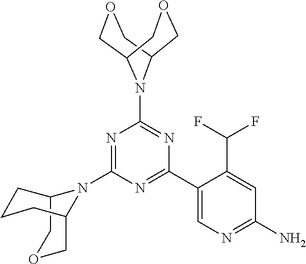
N1=C(N2C3COCC2CCC3)N=C(C2=CN=C(N)C=C2C(F)F)N=C1N1C2COCC1COC2
